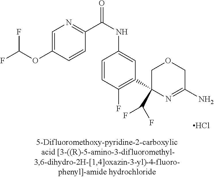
C1(C(F)F)(C2=C(F)C=CC(NC(=O)C3=NC=C(OC(F)F)C=C3)=C2)N=C(N)COC1.Cl
